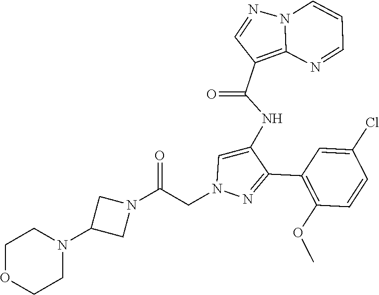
C1(C2=NN(CC(N3CC(N4CCOCC4)C3)=O)C=C2NC(C2=C3N(N=C2)C=CC=N3)=O)=C(OC)C=CC(Cl)=C1
